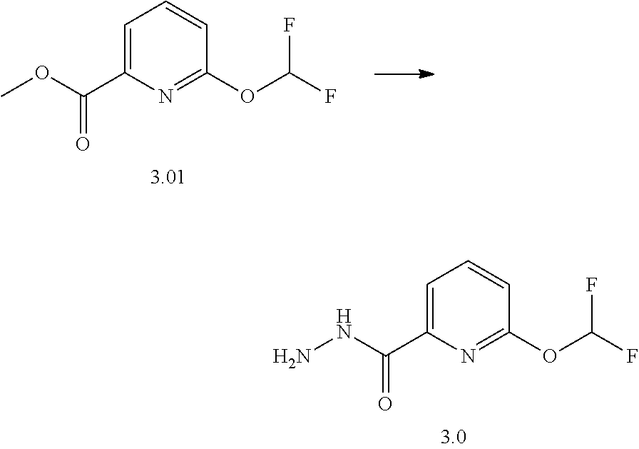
C1=C(C(OC)=O)N=C(OC(F)F)C=C1.C1=C(C(NN)=O)N=C(OC(F)F)C=C1
